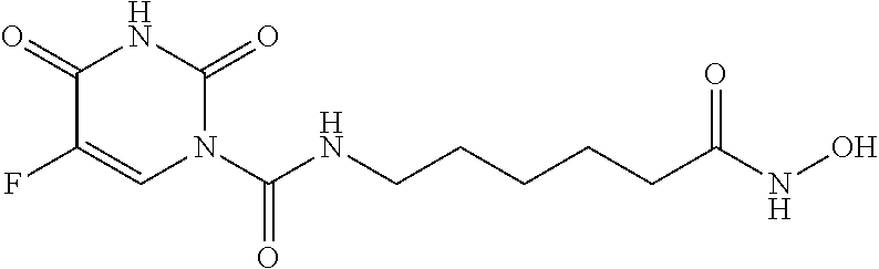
C1(=O)C(F)=CN(C(NCCCCCC(NO)=O)=O)C(=O)N1
